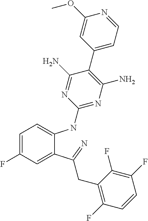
C1=C(F)C=C(C(=N)CC2=C(F)C=CC(F)=C2F)C(NC2=NC(N)=C(C3=CC=NC(OC)=C3)C(N)=N2)=C1
